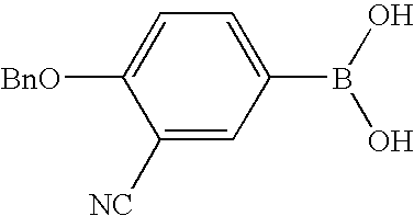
C1([NC])=CC(B(O)O)=CC=C1[BnO]
